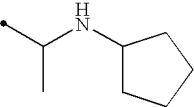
C(NC1CCCC1)(C)C
